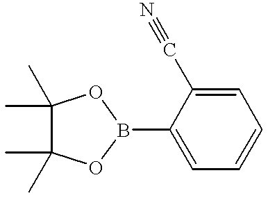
C1(C#N)=CC=CC=C1B1OC(C)(C)C(C)(C)O1
